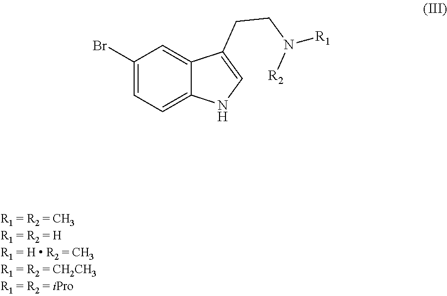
C1(Br)=CC=C2C(=C1)C(CCN([R2])[R1])=CN2
